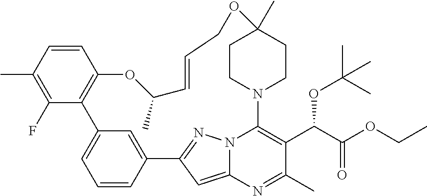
C1=CC(C)=C(F)C2=C1OC(C)C=CCOC1(C)CCN(C3=C(C(OC(C)(C)C)C(=O)OCC)C(C)=NC4=CC(=NN43)C3=CC2=CC=C3)CC1
